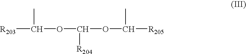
[R203]C(C)OC([R204])OC(C)[R205]
